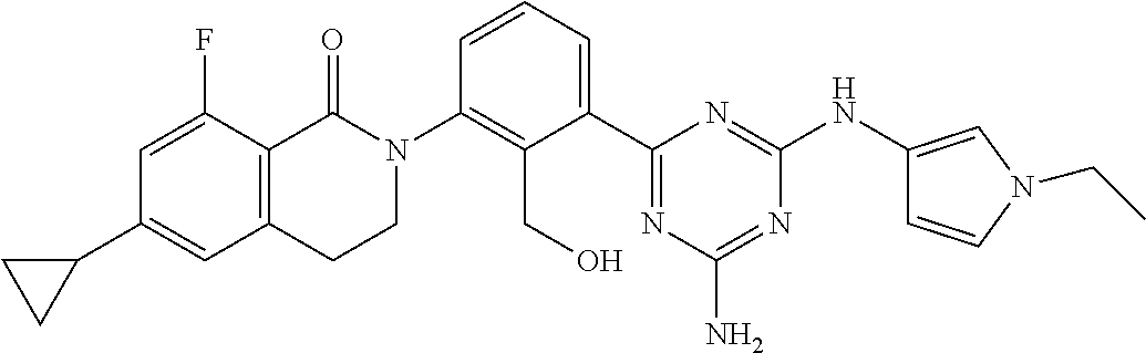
C12=C(C(=O)N(C3=C(CO)C(C4=NC(N)=NC(NC5=CN(CC)C=C5)=N4)=CC=C3)CC1)C(F)=CC(C1CC1)=C2
